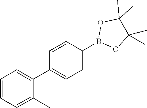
C1=CC(B2OC(C)(C)C(C)(C)O2)=CC=C1C1=CC=CC=C1C
